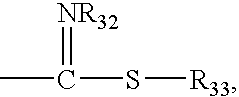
CC(=[NR32])S[R33]
